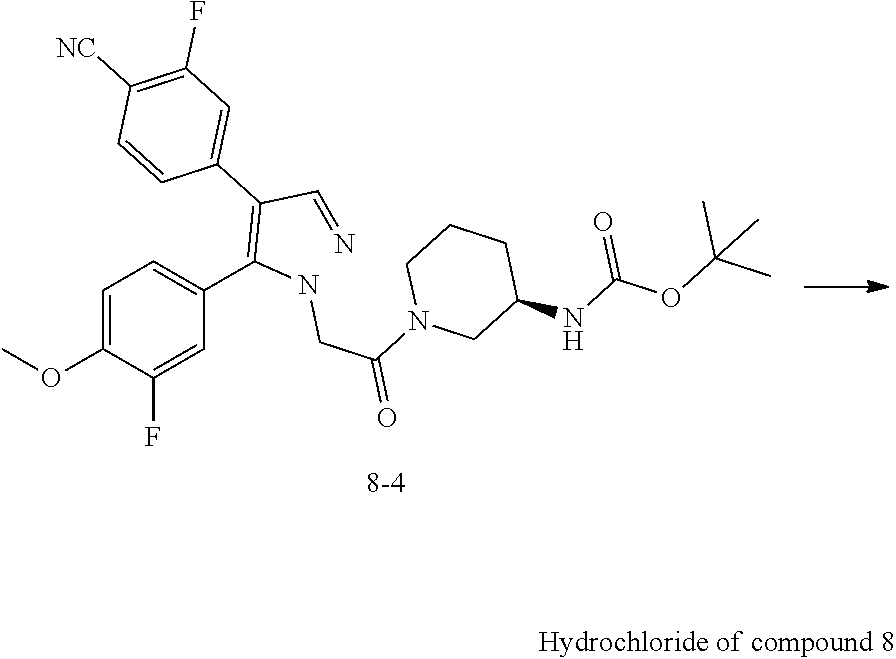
C1=C(OC)C(F)=CC(C(NCC(=O)N2CC(NC(OC(C)(C)C)=O)CCC2)=C(C=N)C2=CC(F)=C([NC])C=C2)=C1
